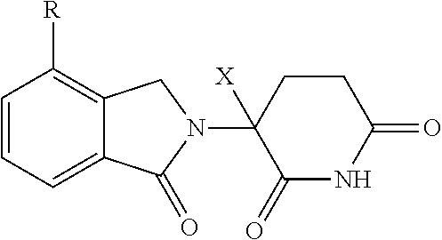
C1=CC=C2C(=C1[R])CN(C1([X])C(=O)NC(=O)CC1)C2=O
